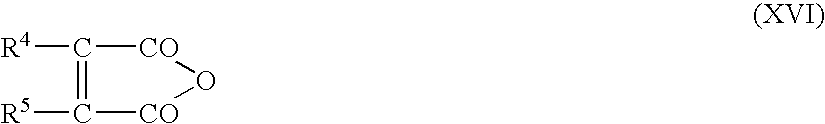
[R4]C1=C([R5])[CO]O[CO]1
